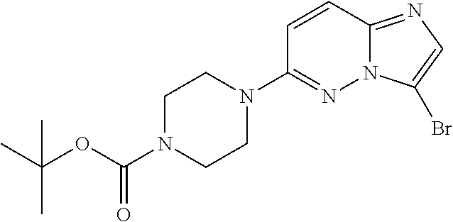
N1(C2=NN3C(=NC=C3Br)C=C2)CCN(C(OC(C)(C)C)=O)CC1
